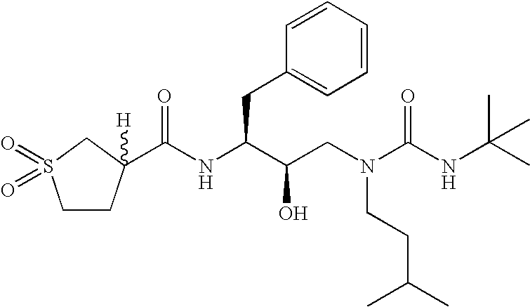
C1CC([H])(C(NC(C(CN(C(NC(C)(C)C)=O)CCC(C)C)O)CC2=CC=CC=C2)=O)CS1(=O)=O
